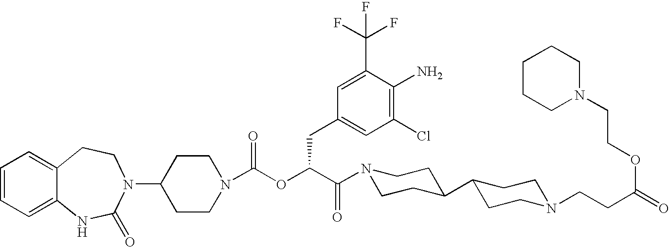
C1=CC=C2C(=C1)CCN(C1CCN(C(OC(C(N3CCC(C4CCN(CCC(=O)OCCN5CCCCC5)CC4)CC3)=O)CC3=CC(Cl)=C(N)C(C(F)(F)F)=C3)=O)CC1)C(=O)N2
